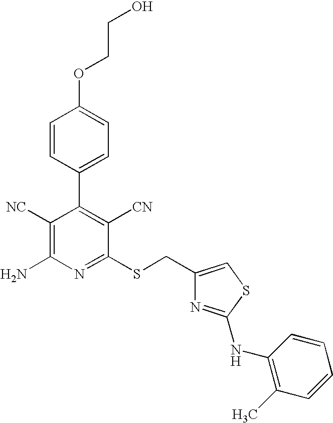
O(C1=CC=C(C2=C([CN])C(SCC3=CSC(NC4=C(C)C=CC=C4)=N3)=NC(N)=C2[NC])C=C1)CCO
